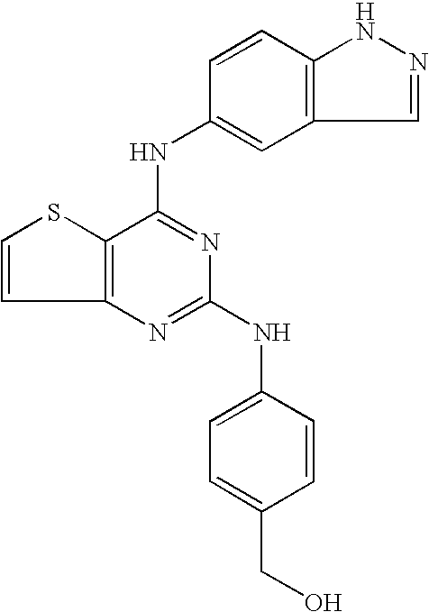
C12=C(C(NC3=CC4=C(C=C3)NN=C4)=NC(NC3=CC=C(CO)C=C3)=N1)SC=C2
